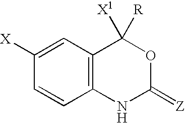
C1([X])=CC2=C(C=C1)NC(=[Z])OC2([R])[X1]
